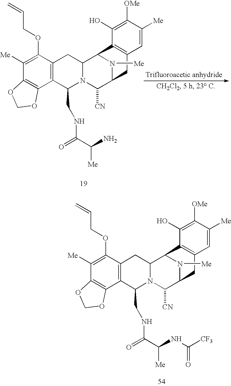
C12=C(C(OCC=C)=C([Me])C3=C1OCO3)CC1N(C2CNC(C(N)[Me])=O)C([CN])C2N([Me])C1C1=C(C2)C=C([Me])C([OMe])=C1O.C12=C(C(OCC=C)=C([Me])C3=C1OCO3)CC1N(C2CNC(C(NC([CF3])=O)[Me])=O)C([CN])C2N([Me])C1C1=C(C2)C=C([Me])C([OMe])=C1O
